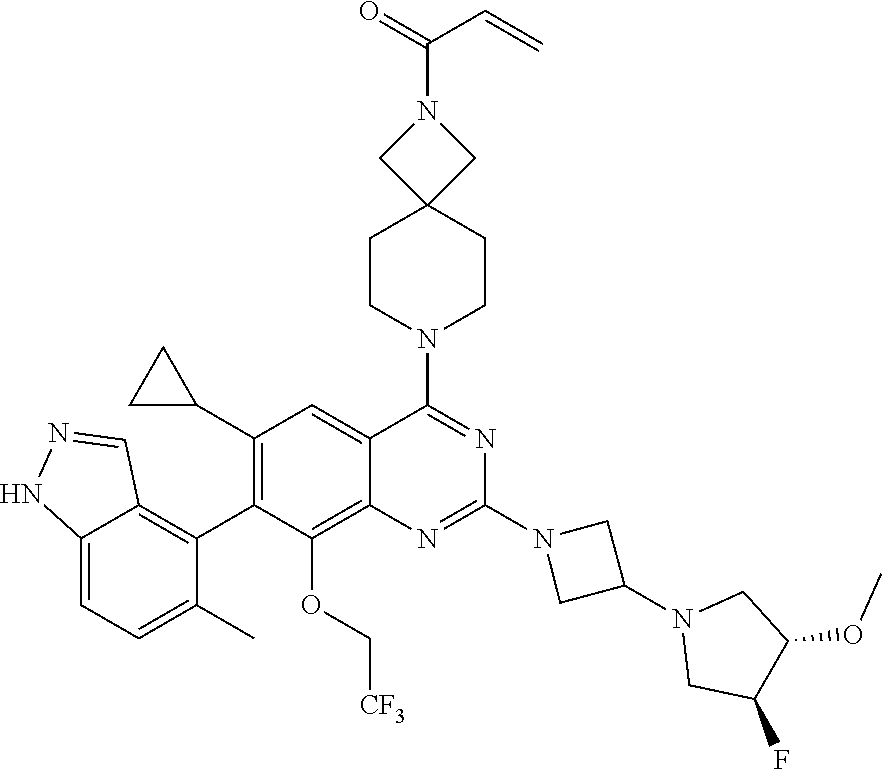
C12=CC=C(C)C(C3=C(C4CC4)C=C4C(=C3OC[CF3])N=C(N3CC(N5CC(F)C(OC)C5)C3)N=C4N3CCC4(CC3)CN(C(=O)C=C)C4)=C1C=NN2
